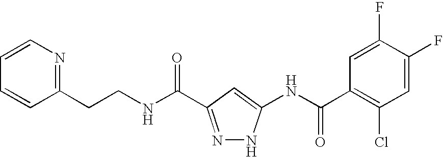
C(CNC(=O)C1=NNC(NC(C2=C(Cl)C=C(F)C(F)=C2)=O)=C1)C1=NC=CC=C1
